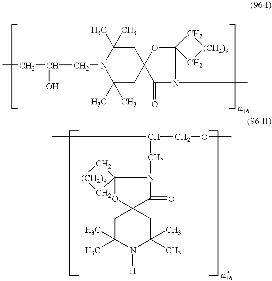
C1C(C)(C)N([H])C(C)(C)CC12C(=O)N(CC(COC)C)C1(O2)C[(CH2)9]C1.CCC(O)CN1C(C)(C)CC2(CC1(C)C)OC1(N(C)C2=O)C[(CH2)9]C1
